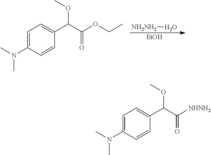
C1=C(N(C)C)C=CC(C(C(OCC)=O)OC)=C1.[NH2NH2]O.[EtOH].C1=C(N(C)C)C=CC(C(C([NHNH2])=O)OC)=C1
